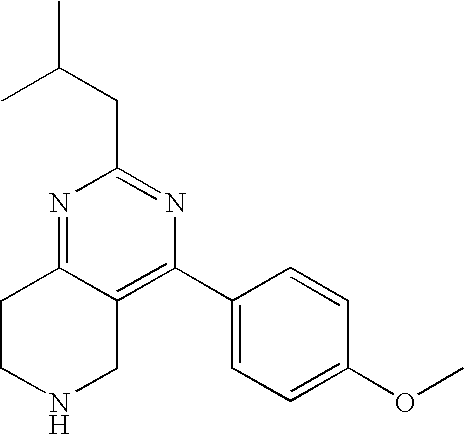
N1=C2C(=C(C3=CC=C(OC)C=C3)N=C1CC(C)C)CNCC2
